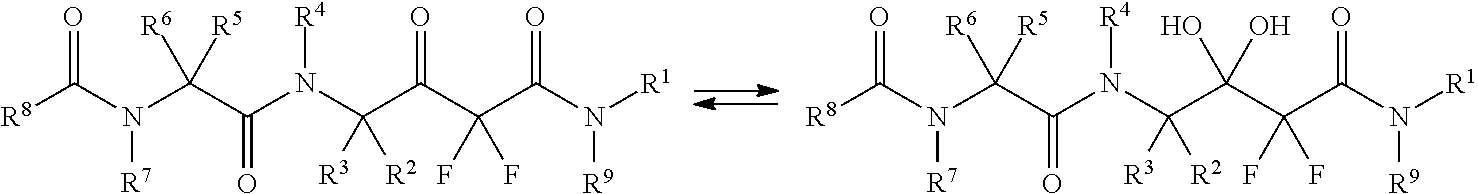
[R8]C(N(C(C(N(C(C(C(C(N([R1])[R9])=O)(F)F)=O)([R3])[R2])[R4])=O)([R5])[R6])[R7])=O.[R8]C(N(C(C(N(C(C(C(C(N([R1])[R9])=O)(F)F)(O)O)([R3])[R2])[R4])=O)([R5])[R6])[R7])=O
